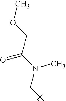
COCC(N(CC)C)=O
